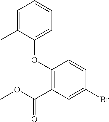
O(C1=C(C(OC)=O)C=C(Br)C=C1)C1=CC=CC=C1C
